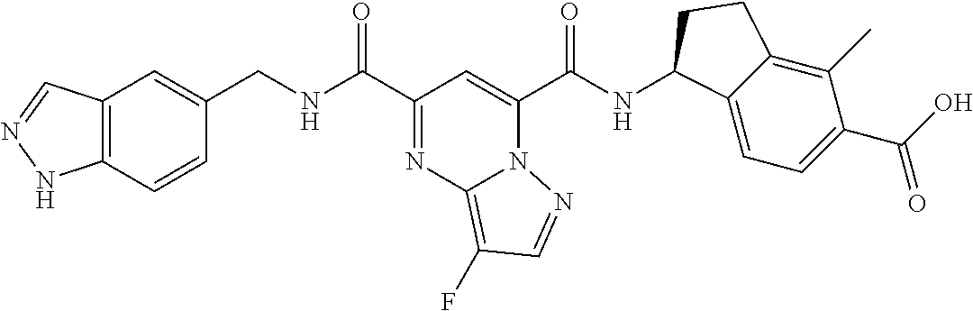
C12=C(C=CC(CNC(C3=NC4=C(F)C=NN4C(C(NC4C5=CC=C(C(O)=O)C(C)=C5CC4)=O)=C3)=O)=C1)NN=C2
